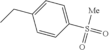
C1(CC)=CC=C(S(=O)([Me])=O)C=C1
